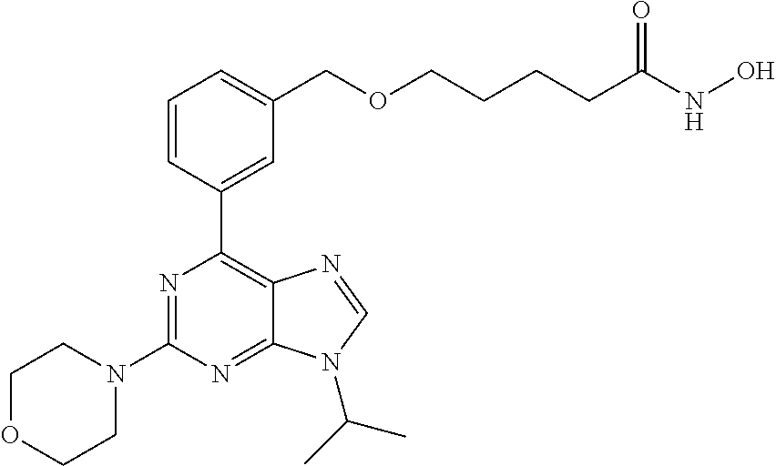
C1=CC(C2=C3C(=NC(N4CCOCC4)=N2)N(C(C)C)C=N3)=CC(COCCCCC(NO)=O)=C1
